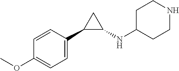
C1=CC(C2C(NC3CCNCC3)C2)=CC=C1OC
